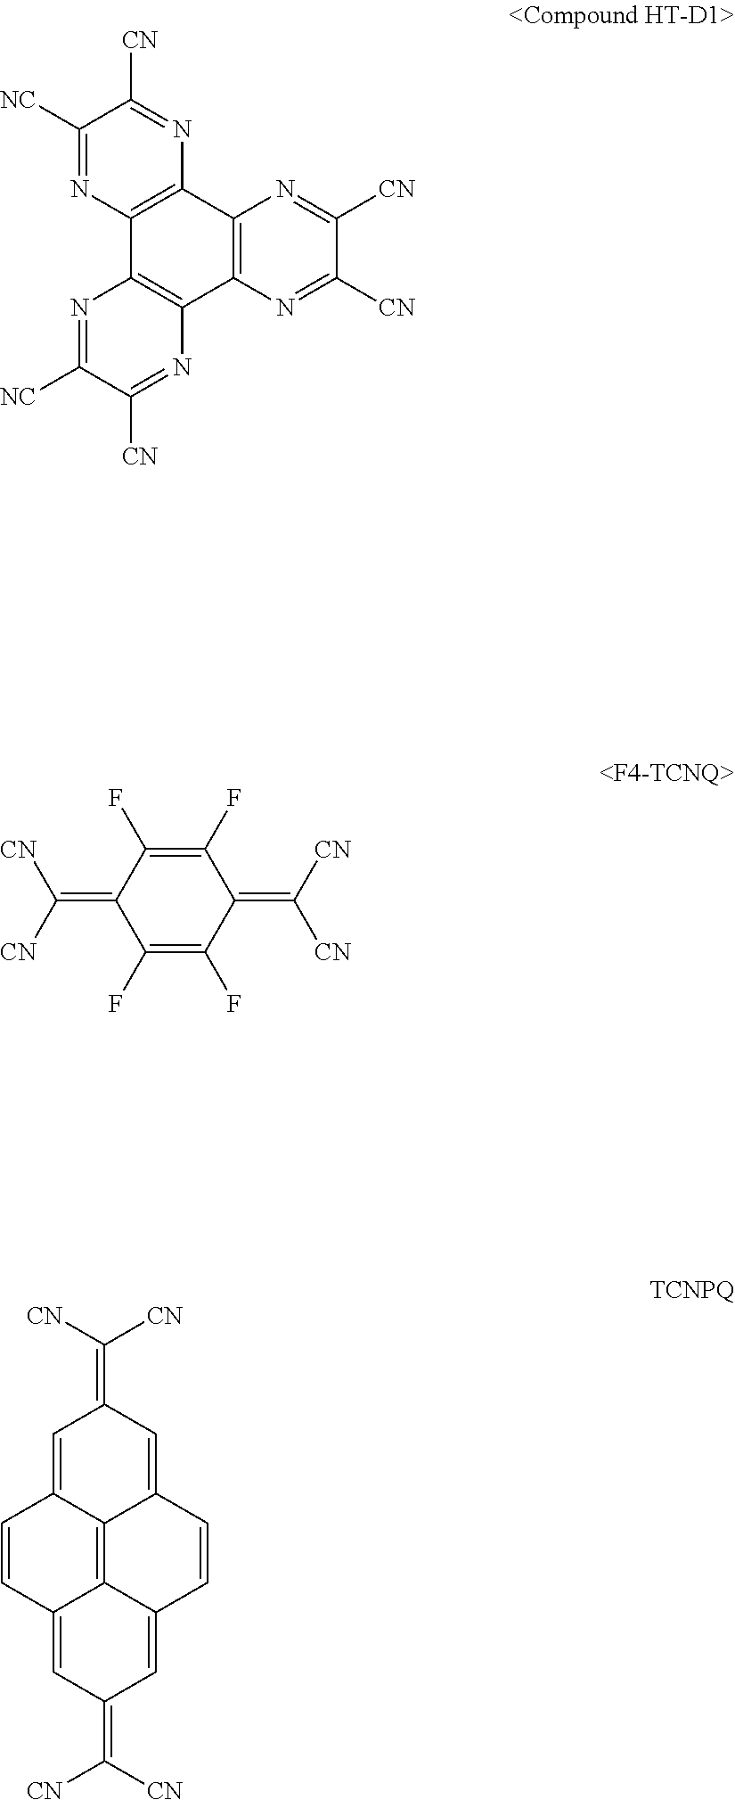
C1([NC])=NC2=C(N=C1[CN])C1=C(C3=C2N=C([NC])C([CN])=N3)N=C([CN])C([CN])=N1.C1(F)=C(F)C(=C([CN])[CN])C(F)=C(F)C1=C([CN])[CN].C1=C2C3=C4C(=CC(=C([CN])[CN])C=C4C=C2)C=CC3=CC1=C([CN])[CN]
